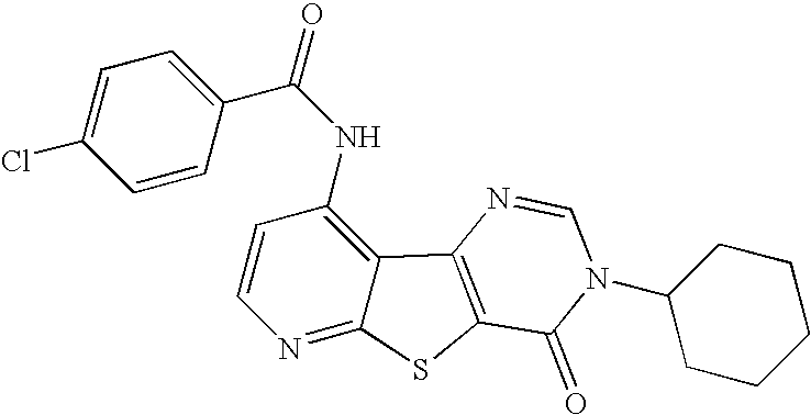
C1=CC(NC(C2=CC=C(Cl)C=C2)=O)=C2C(=N1)SC1=C2N=CN(C2CCCCC2)C1=O
